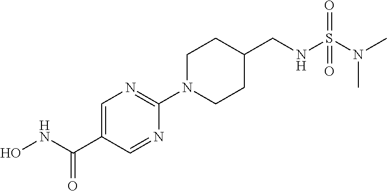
ONC(C1=CN=C(N2CCC(CNS(N(C)C)(=O)=O)CC2)N=C1)=O
